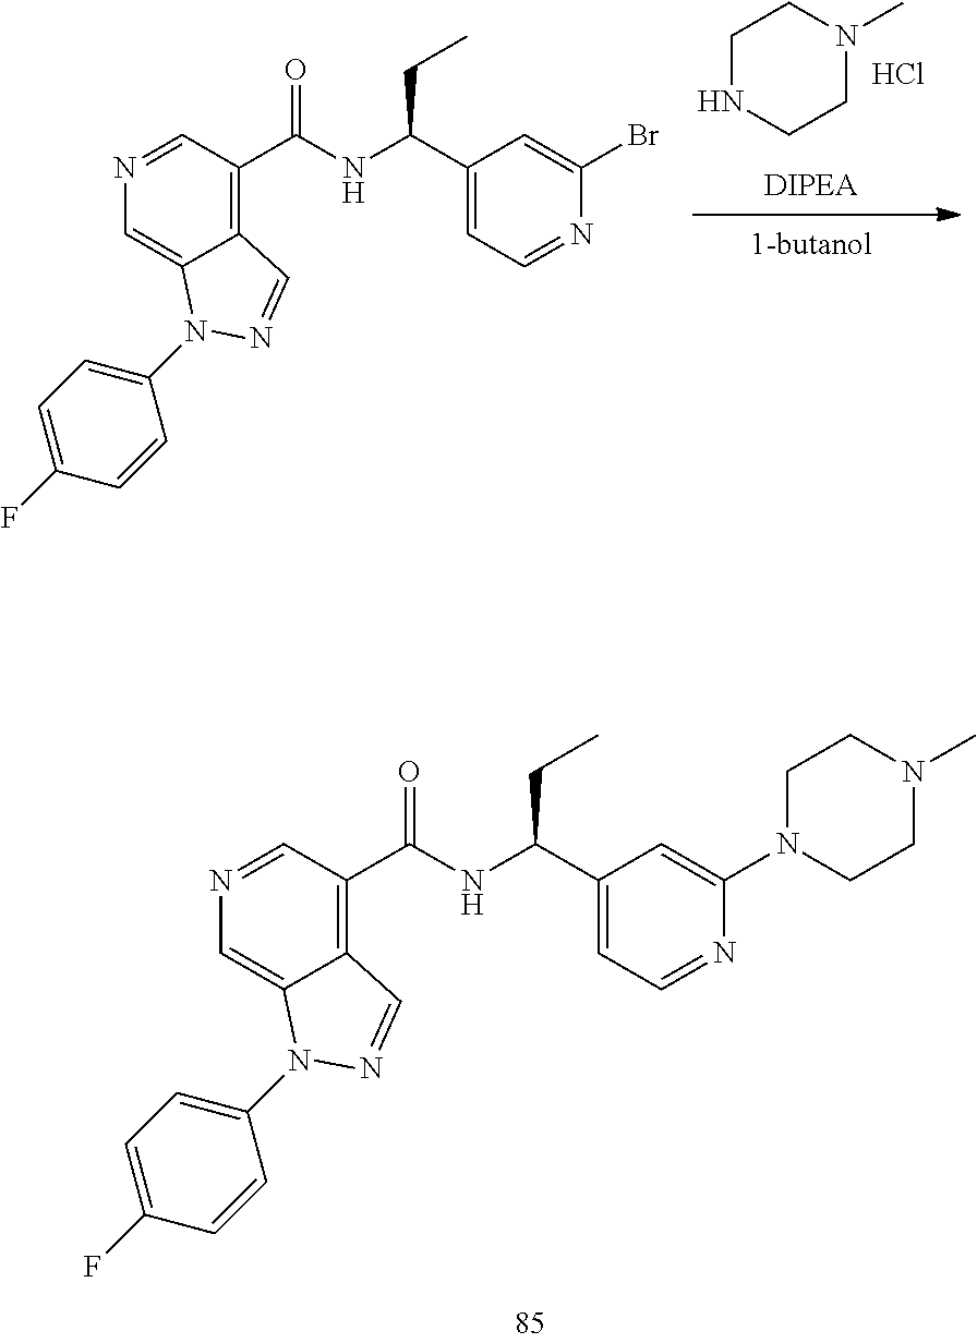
C1(C(CC)NC(C2=C3C(=CN=C2)N(C2=CC=C(F)C=C2)N=C3)=O)=CC=NC(Br)=C1.C1NCCN(C)C1.Cl.C1(C(CC)NC(C2=C3C(=CN=C2)N(C2=CC=C(F)C=C2)N=C3)=O)=CC=NC(N2CCN(C)CC2)=C1
